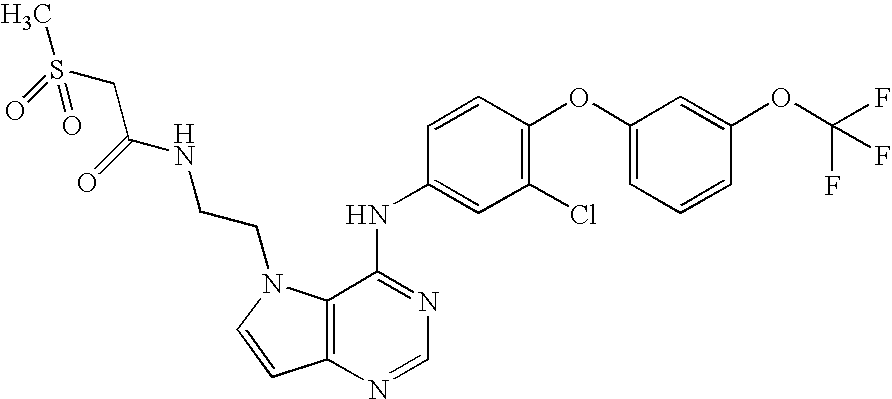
C1=C(OC2=C(Cl)C=C(NC3=NC=NC4=C3N(CCNC(CS(C)(=O)=O)=O)C=C4)C=C2)C=C(OC(F)(F)F)C=C1
